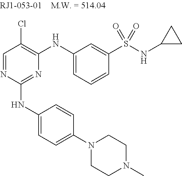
C1=NC(NC2=CC=C(N3CCN(C)CC3)C=C2)=NC(NC2=CC=CC(S(NC3CC3)(=O)=O)=C2)=C1Cl
